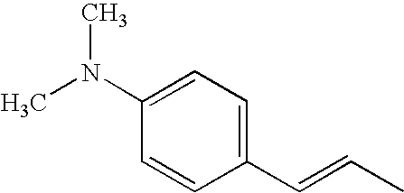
C1=CC(C=CC)=CC=C1N(C)C
